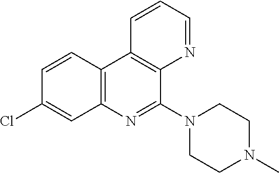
C1=CC2=C(C=C1Cl)N=C(N1CCN(C)CC1)C1=C2C=CC=N1
